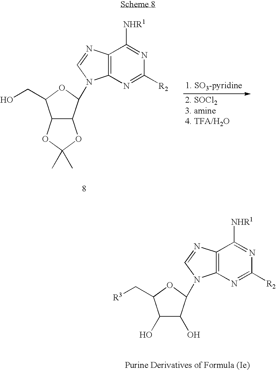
C12=C(N=C([R2])N=C1[NHR1])N(C1C3C(C(CO)O1)OC(C)(C)O3)C=N2.C12=C(N=C([R2])N=C1[NHR1])N(C1C(O)C(O)C(C[R3])O1)C=N2
